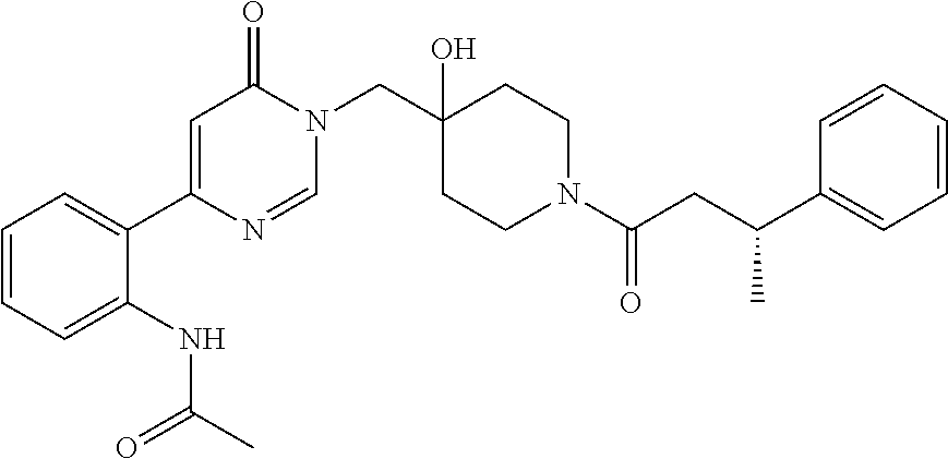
N1(CC2(O)CCN(C(=O)CC(C3=CC=CC=C3)C)CC2)C(=O)C=C(C2=CC=CC=C2NC(C)=O)N=C1
